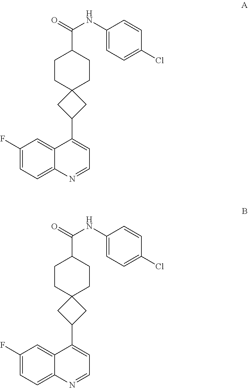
C1(F)=CC=C2C(=C1)C(C1CC3(C1)CCC(C(=O)NC1=CC=C(Cl)C=C1)CC3)=CC=N2.C1(F)=CC=C2C(=C1)C(C1CC3(C1)CCC(C(=O)NC1=CC=C(Cl)C=C1)CC3)=CC=N2
